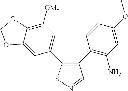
C12=CC(C3=C(C4=C(N)C=C(OC)C=C4)C=NS3)=CC([OMe])=C1OCO2
